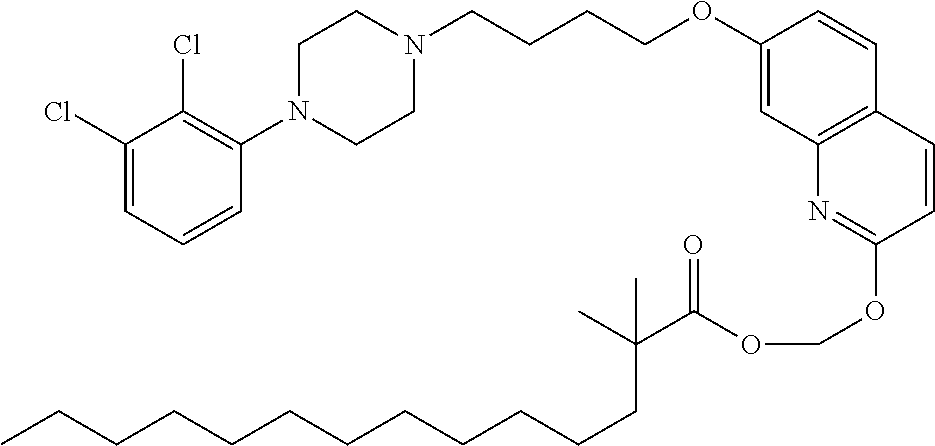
C1(Cl)=CC=CC(N2CCN(CCCCOC3=CC4=C(C=C3)C=CC(OCOC(=O)C(C)(C)CCCCCCCCCCCC)=N4)CC2)=C1Cl
